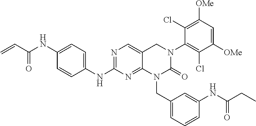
C1(NC(=O)C=C)=CC=C(NC2=NC=C3C(=N2)N(CC2=CC=CC(NC(CC)=O)=C2)C(=O)N(C2=C(Cl)C([OMe])=CC([OMe])=C2Cl)C3)C=C1
